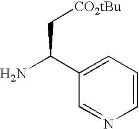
C1(C(N)C[CO2tBu])=CC=CN=C1
